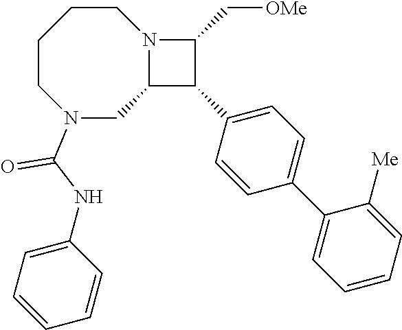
C1CCCN(C(NC2=CC=CC=C2)=O)CC2N1C(C[OMe])C2C1=CC=C(C2=CC=CC=C2[Me])C=C1
